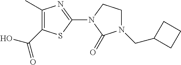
C1(C)=C(C(O)=O)SC(N2C(=O)N(CC3CCC3)CC2)=N1
